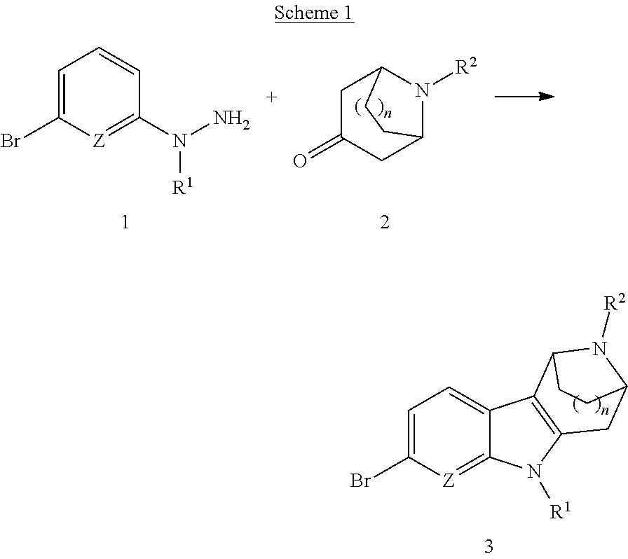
C1C(=O)CC2N([R2])C1CC2.C1=C(Br)[Z]=C(N([R1])N)C=C1.C1=C(Br)[Z]=C2C(=C1)C1=C(N2[R1])CC2N([R2])C1CC2
